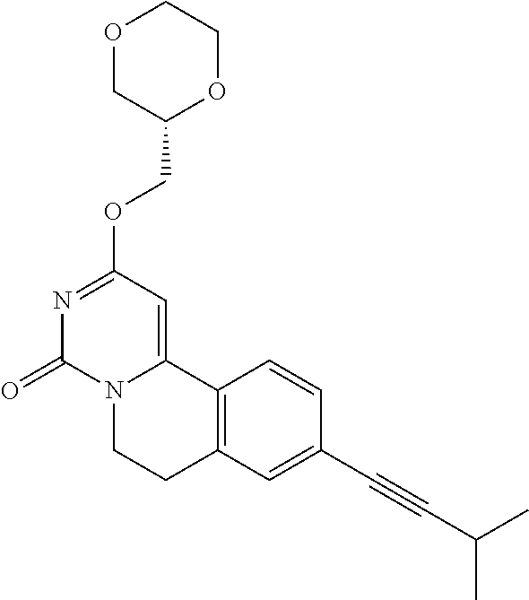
O1CC(COC2=NC(=O)N3C(=C2)C2=C(CC3)C=C(C#CC(C)C)C=C2)OCC1
